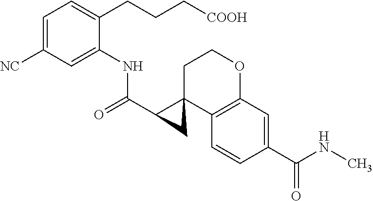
C1=C([NC])C=C(NC(C2C3(C4=C(OCC3)C=C(C(NC)=O)C=C4)C2)=O)C(CCC[COOH])=C1
